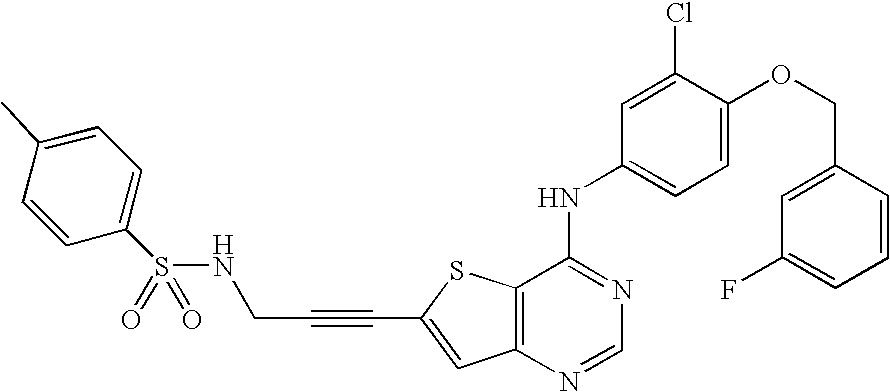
C12=C(SC(C#CCNS(C3=CC=C(C)C=C3)(=O)=O)=C1)C(NC1=CC=C(OCC3=CC(F)=CC=C3)C(Cl)=C1)=NC=N2
